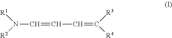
[R1]N([R2])C=CC=C([R3])[R4]
